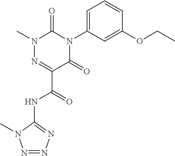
N1(C)N=C(C(=O)NC2=NN=NN2C)C(=O)N(C2=CC=CC(OCC)=C2)C1=O
